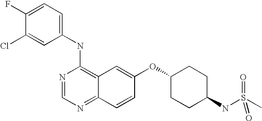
C1=C(Cl)C(F)=CC=C1NC1=C2C(=NC=N1)C=CC(OC1CCC(NS(C)(=O)=O)CC1)=C2
